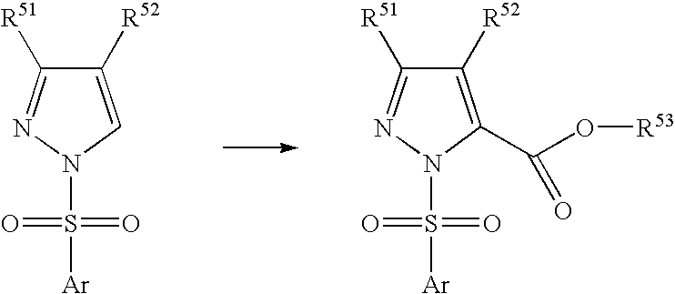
C1([R52])=CN(S([Ar])(=O)=O)N=C1[R51].C1([R52])=C(C(O[R53])=O)N(S([Ar])(=O)=O)N=C1[R51]
